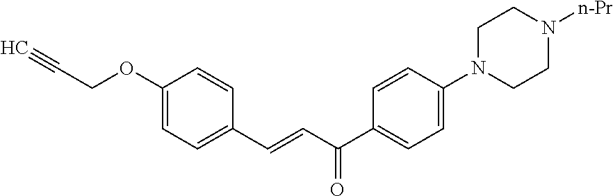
C1(OCC#C)=CC=C(C=CC(C2=CC=C(N3CCN([n-Pr])CC3)C=C2)=O)C=C1
